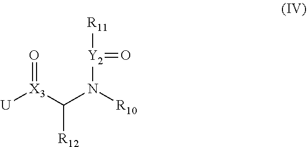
[U][X3](C(N([R10])[Y2](=O)[R11])[R12])=O
